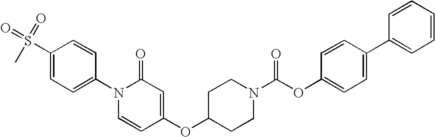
C1=CC(N2C=CC(OC3CCN(C(=O)OC4=CC=C(C5=CC=CC=C5)C=C4)CC3)=CC2=O)=CC=C1S(C)(=O)=O
